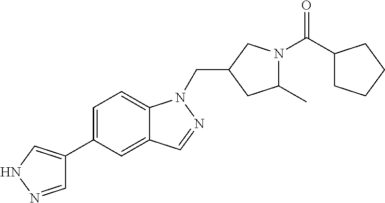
C1=NNC=C1C1=CC=C2C(=C1)C=NN2CC1CN(C(C2CCCC2)=O)C(C)C1
